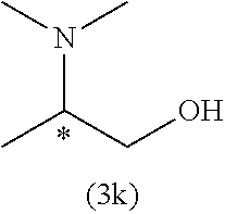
N(C)(C(CO)C)C.*
